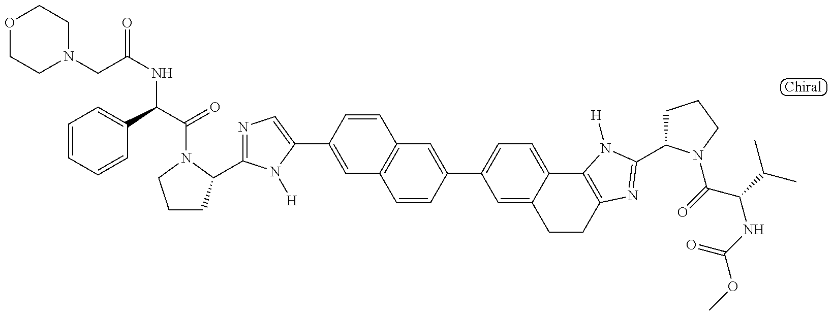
C1=CC=CC(C(NC(CN2CCOCC2)=O)C(N2C(C3=NC=C(C4=CC5=C(C=C4)C=C(C4=CC=C6C(=C4)CCC4=C6N([H])C(C6CCCN6C(=O)C(C(C)C)NC(OC)=O)=N4)C=C5)N3[H])CCC2)=O)=C1
